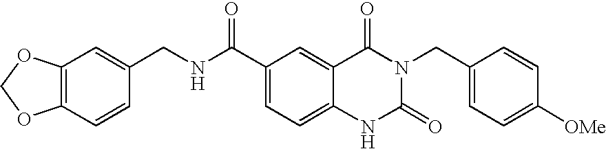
C1=CC(CNC(C2=CC=C3C(=C2)C(=O)N(CC2=CC=C([OMe])C=C2)C(=O)N3)=O)=CC2=C1OCO2
